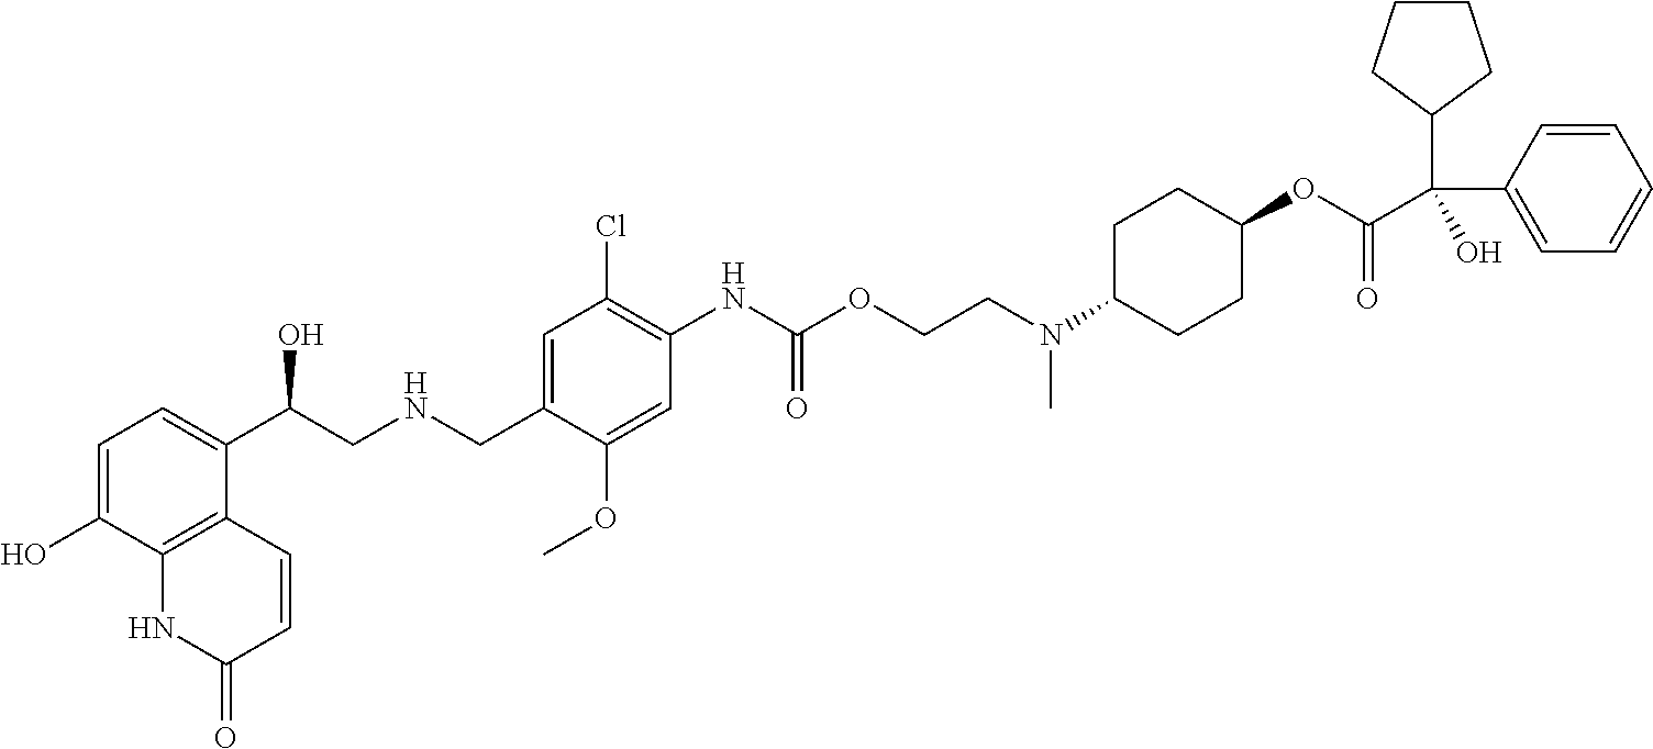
C1=C(O)C2=C(C(C(CNCC3=CC(Cl)=C(NC(OCCN(C4CCC(OC(C(C5=CC=CC=C5)(C5CCCC5)O)=O)CC4)C)=O)C=C3OC)O)=C1)C=CC(=O)N2
